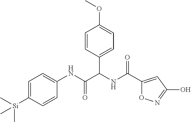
C1=C([Si](C)(C)C)C=CC(NC(C(NC(=O)C2=CC(O)=NO2)C2=CC=C(OC)C=C2)=O)=C1
